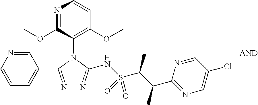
N1=C(C2=CC=CN=C2)N(C2=C(OC)C=CN=C2OC)C(NS(C(C(C)C2=NC=C(Cl)C=N2)C)(=O)=O)=N1
